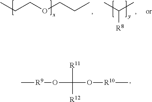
C[R9]OC([R11])([R12])O[R10]C.CCCOCCC.CC(C)[R8]
